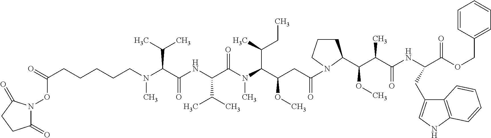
N(C(C(N(C(C(CC(=O)N1CCCC1C(C(C(NC(C(OCC1=CC=CC=C1)=O)CC1=CNC2=C1C=CC=C2)=O)C)OC)OC)C(C)CC)C)=O)C(C)C)C(C(N(CCCCCC(=O)ON1C(=O)CCC1=O)C)C(C)C)=O
